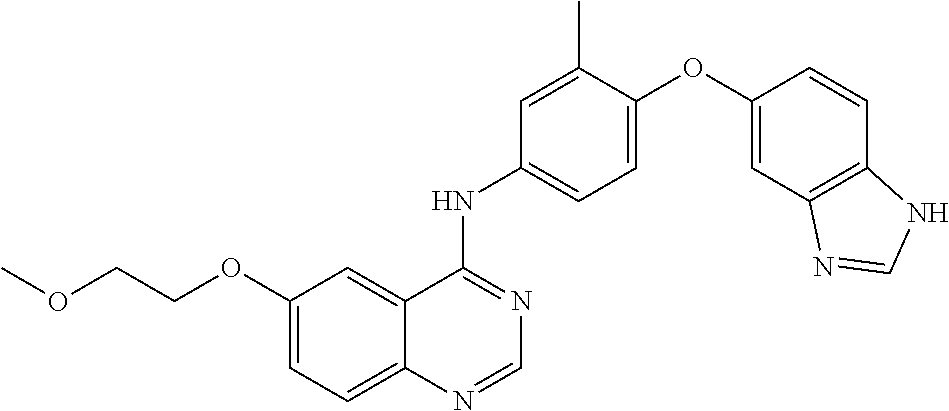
C1(OCCOC)=CC=C2C(=C1)C(NC1=CC=C(OC3=CC4=C(C=C3)NC=N4)C(C)=C1)=NC=N2
